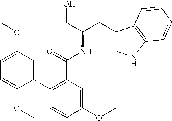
C1=CC(OC)=CC(C(=O)NC(CO)CC2=CNC3=C2C=CC=C3)=C1C1=CC(OC)=CC=C1OC
